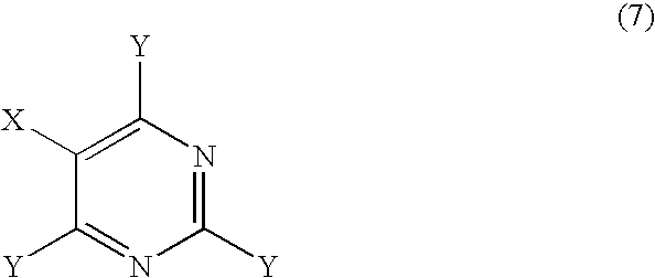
C1([X])=C([Y])N=C([Y])N=C1[Y]
